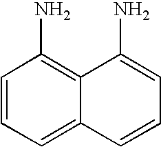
C1=CC=C2C(=C1N)C(N)=CC=C2
